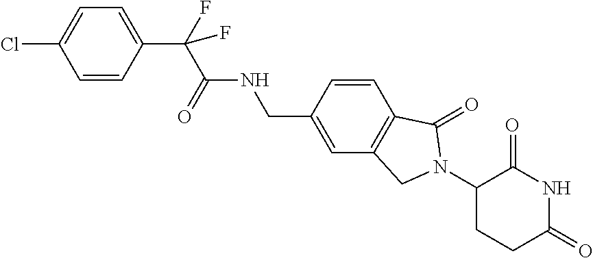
C1=C(Cl)C=CC(C(C(NCC2=CC3=C(C=C2)C(=O)N(C2CCC(=O)NC2=O)C3)=O)(F)F)=C1
